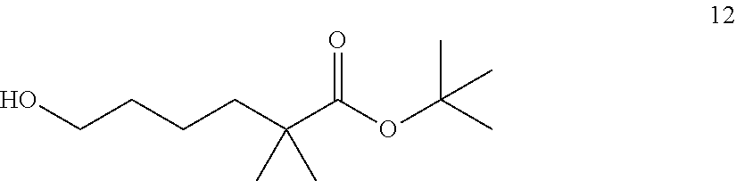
O=C(OC(C)(C)C)C(CCCCO)(C)C
